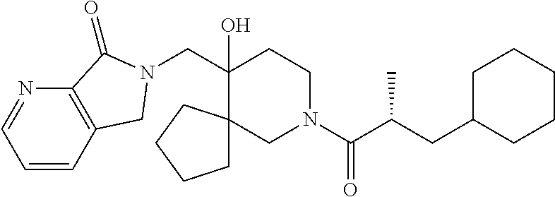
C(C1(O)CCN(C(C(CC2CCCCC2)C)=O)CC12CCCC2)N1CC2=C(N=CC=C2)C1=O
